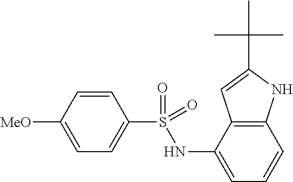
C1=CC([MeO])=CC=C1S(NC1=CC=CC2=C1C=C(C(C)(C)C)N2)(=O)=O
